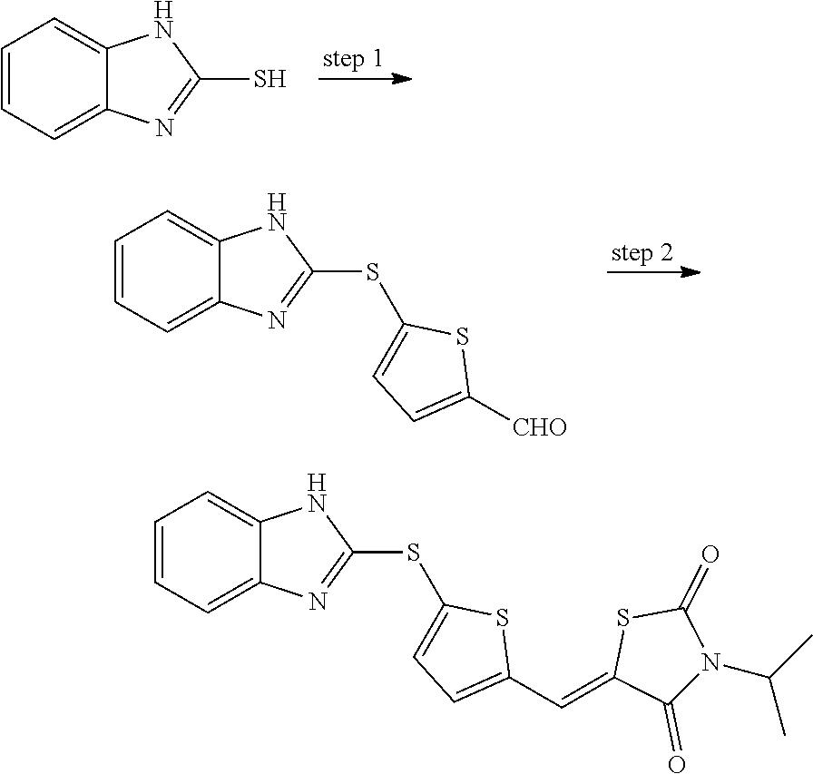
C1=CC=C2C(=C1)NC(S)=N2.C1=CC=C2C(=C1)NC(SC1=CC=C([CHO])S1)=N2.C1=CC=C2C(=C1)NC(SC1=CC=C(C=C3C(=O)N(C(C)C)C(=O)S3)S1)=N2
